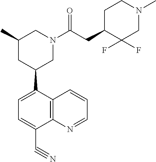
C1(C)CC(C2=CC=C(C#N)C3=C2C=CC=N3)CN(C(CC2C(F)(F)CN(C)CC2)=O)C1
